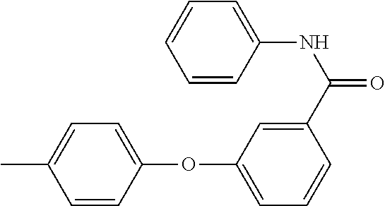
CC1=CC=C(OC2=CC=CC(C(NC3=CC=CC=C3)=O)=C2)C=C1
